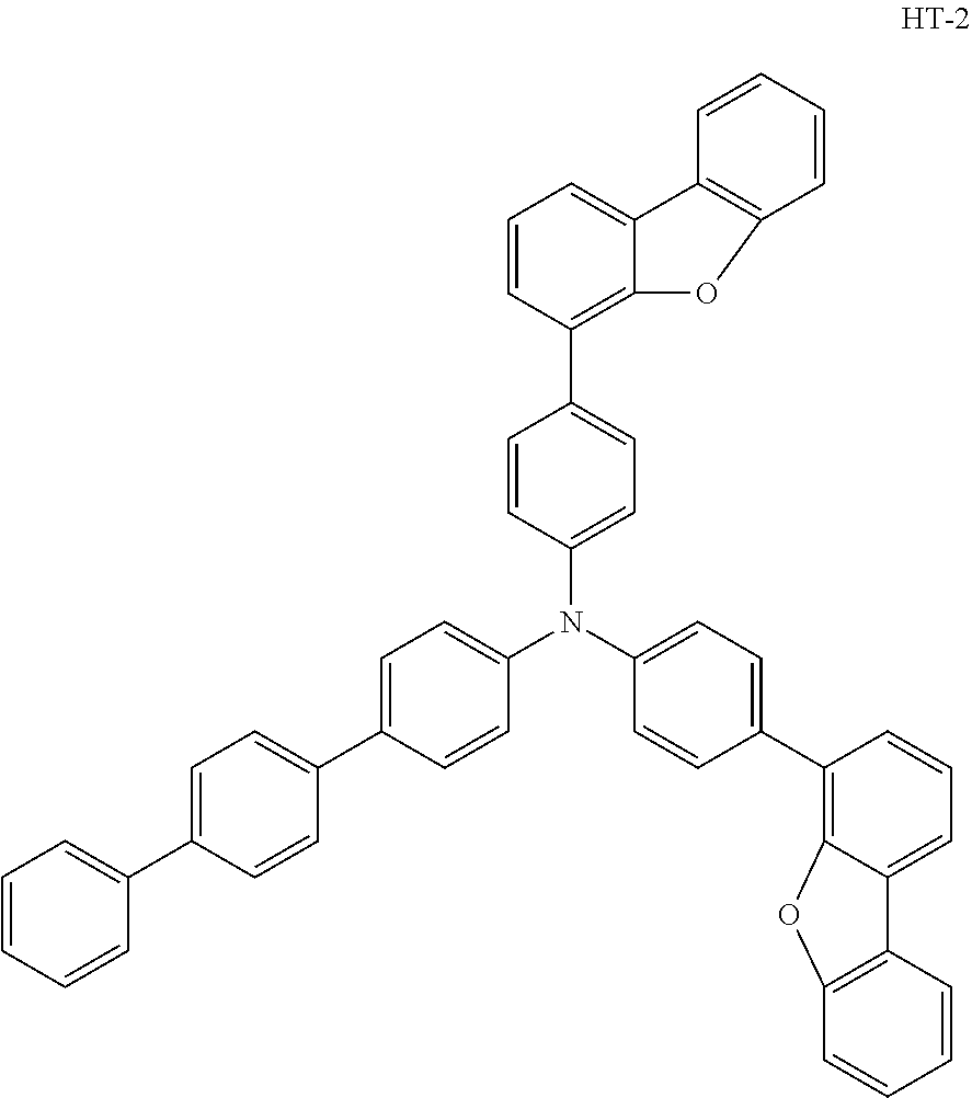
C1=CC(C2=CC=C(N(C3=CC=C(C4=C5C(=CC=C4)C4=C(C=CC=C4)O5)C=C3)C3=CC=C(C4=CC=C(C5=CC=CC=C5)C=C4)C=C3)C=C2)=C2C(=C1)C1=C(O2)C=CC=C1
